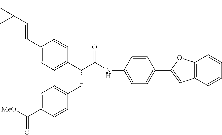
C(C1=CC=C(C(C(NC2=CC=C(C3=CC4=C(C=CC=C4)O3)C=C2)=O)CC2=CC=C(C([MeO])=O)C=C2)C=C1)=CC(C)(C)C
